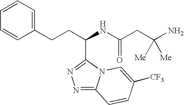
N1=C2N(C(C(CCC3=CC=CC=C3)NC(CC(N)([Me])[Me])=O)=N1)C=C([CF3])C=C2
